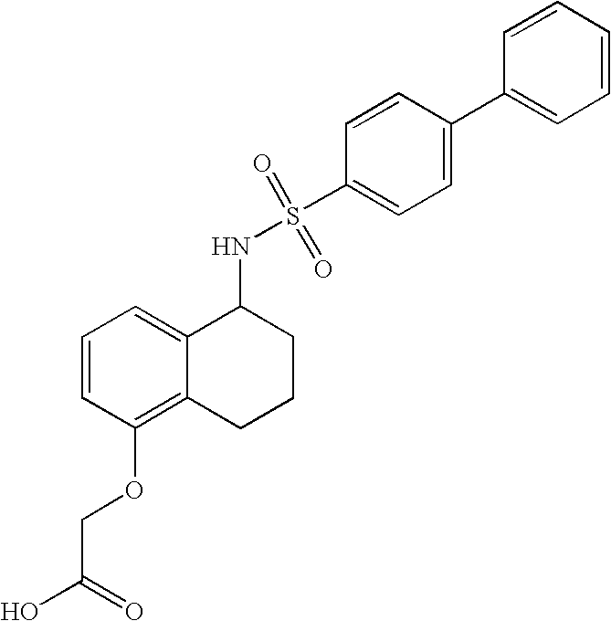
C1=CC(OCC(O)=O)=C2C(=C1)C(NS(C1=CC=C(C3=CC=CC=C3)C=C1)(=O)=O)CCC2
